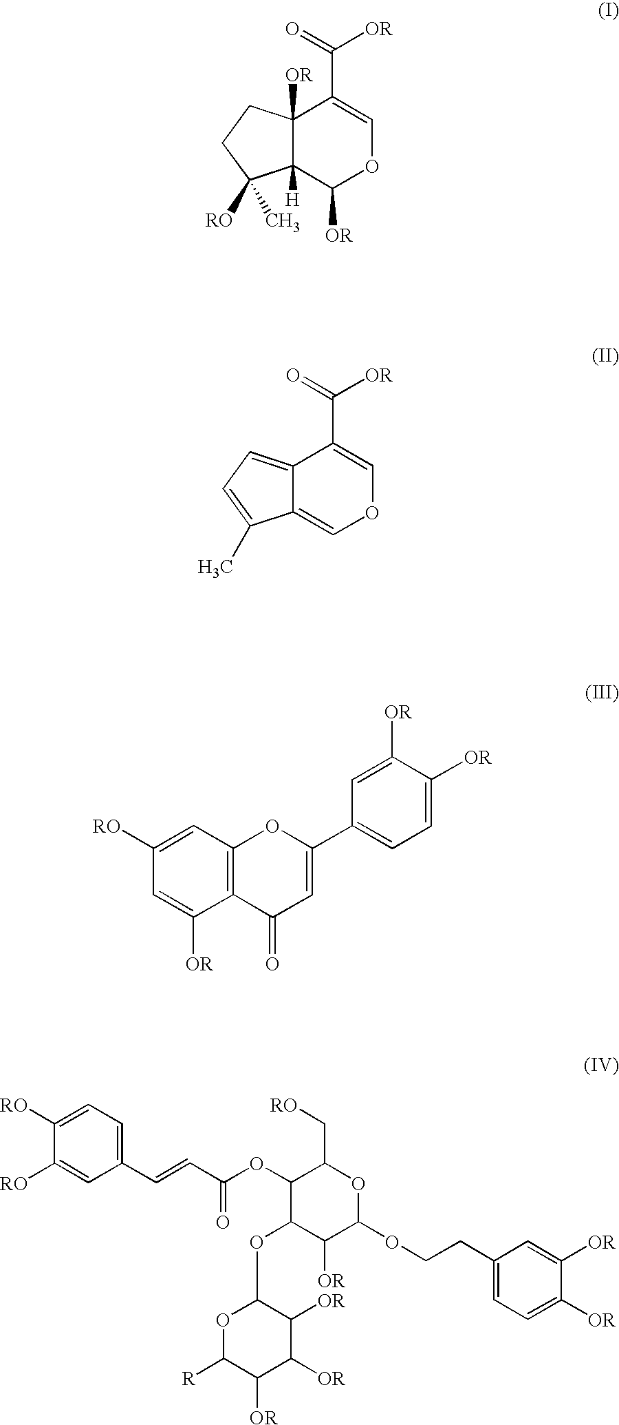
C12([OR])C([H])(C([OR])OC=C1C([OR])=O)C([RO])(C)CC2.C12=CC=C(C)C1=COC=C2C([OR])=O.C1([RO])=CC2=C(C([OR])=C1)C(=O)C=C(C1=CC=C([OR])C([OR])=C1)O2.C1([RO])=CC=C(C=CC(OC2C(OC3OC([R])C([OR])C([OR])C3[OR])C([OR])C(OCCC3=CC=C([OR])C([OR])=C3)OC2C[RO])=O)C=C1[RO]
